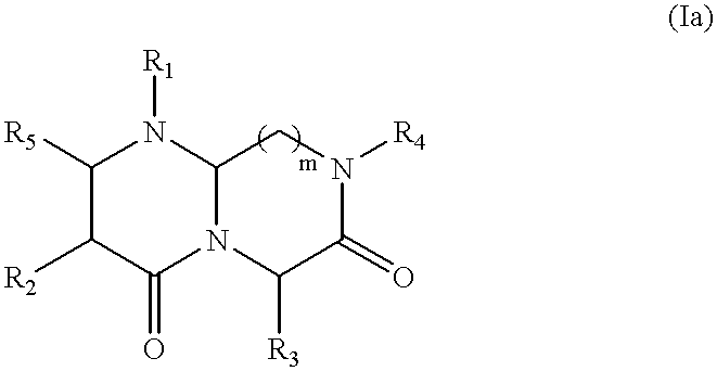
C1([R5])C([R2])C(=O)N2C([R3])C(=O)N([R4])CC2N1[R1]
